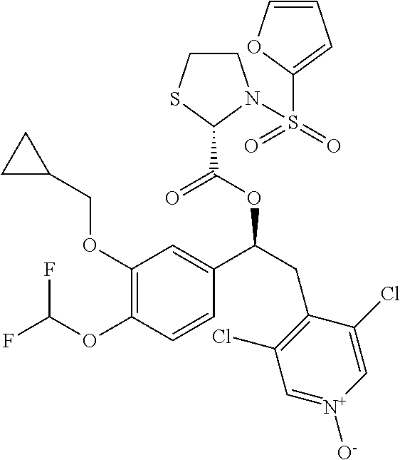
C1(OCC2CC2)=C(OC(F)F)C=CC(C(CC2=C(Cl)C=[N+]([O-])C=C2Cl)OC(=O)C2N(S(C3=CC=CO3)(=O)=O)CCS2)=C1
